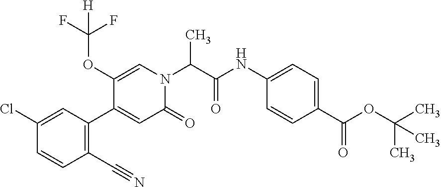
CC(N1C=C(OC(F)(F)[H])C(C2=C(C#N)C=CC(Cl)=C2)=CC1=O)C(NC1=CC=C(C(OC(C)(C)C)=O)C=C1)=O
